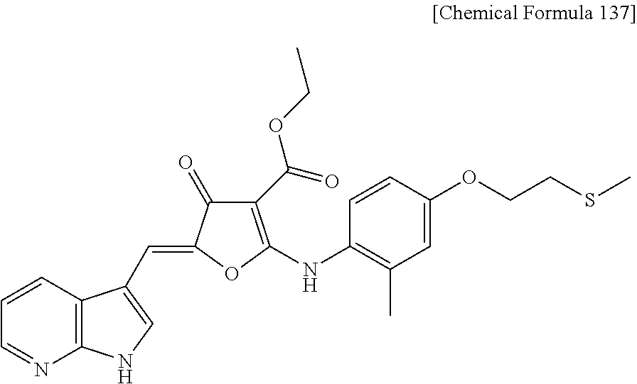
C1=NC2=C(C=C1)C(C=C1C(=O)C(C(=O)OCC)=C(NC3=C(C)C=C(OCCSC)C=C3)O1)=CN2
